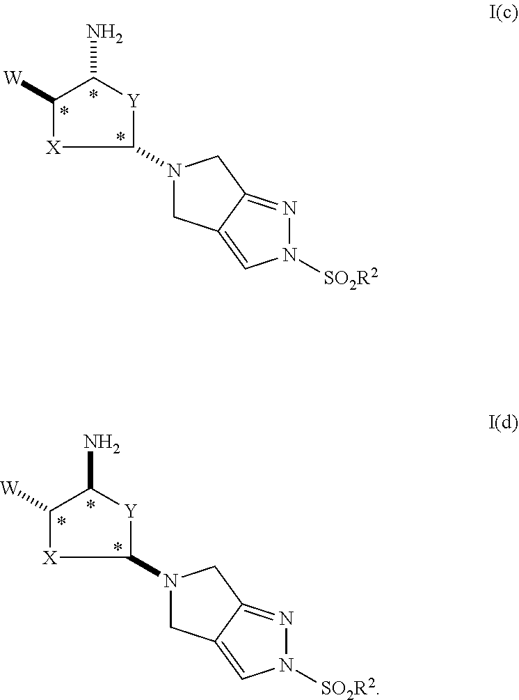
[X]1C([W])C(N)[Y]C1N1CC2=CN([SO2R2])N=C2C1.[X]1C([W])C(N)[Y]C1N1CC2=CN([SO2R2])N=C2C1
